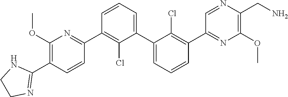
C1(OC)=C(C2=NCC[HN]2)C=CC(C2=C(Cl)C(C3=CC=CC(C4=NC(OC)=C(CN)N=C4)=C3Cl)=CC=C2)=N1
